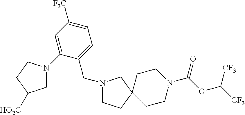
C1C([HO2C])CCN1C1=CC([F3C])=CC=C1CN1CCC2(CCN(C(OC([CF3])[CF3])=O)CC2)C1
